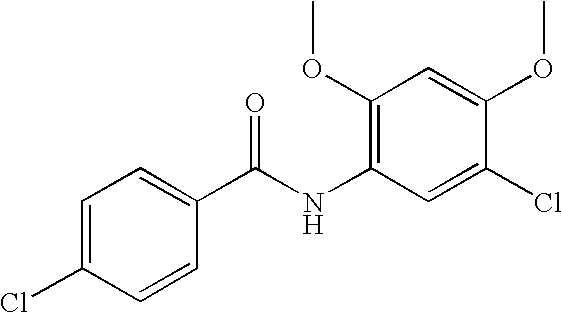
C1(OC)=C(NC(C2=CC=C(Cl)C=C2)=O)C=C(Cl)C(OC)=C1
